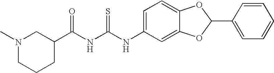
N(C(NC(C1CN(C)CCC1)=O)=S)C1=CC=C2C(=C1)OC(C1=CC=CC=C1)O2
